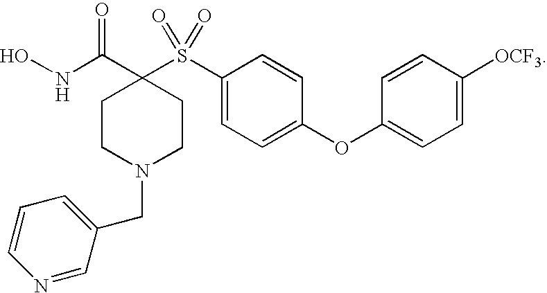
N(C(C1(S(C2=CC=C(OC3=CC=C([OCF3])C=C3)C=C2)(=O)=O)CCN(CC2=CC=CN=C2)CC1)=O)O
